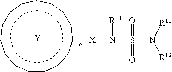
c1cccc([X]N([R14])S(N([R11])[R12])(=O)=O)cccccccccc1.[Y].*
